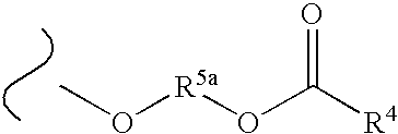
CO[R5a]OC([R4])=O
